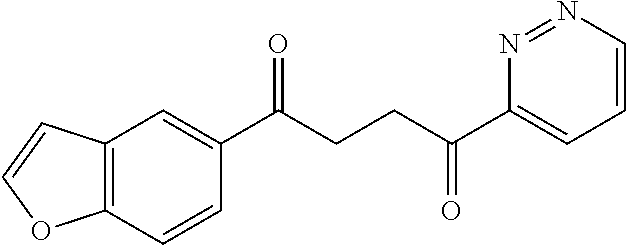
C1(C(CCC(C2=CC=CN=N2)=O)=O)=CC2=C(C=C1)OC=C2
